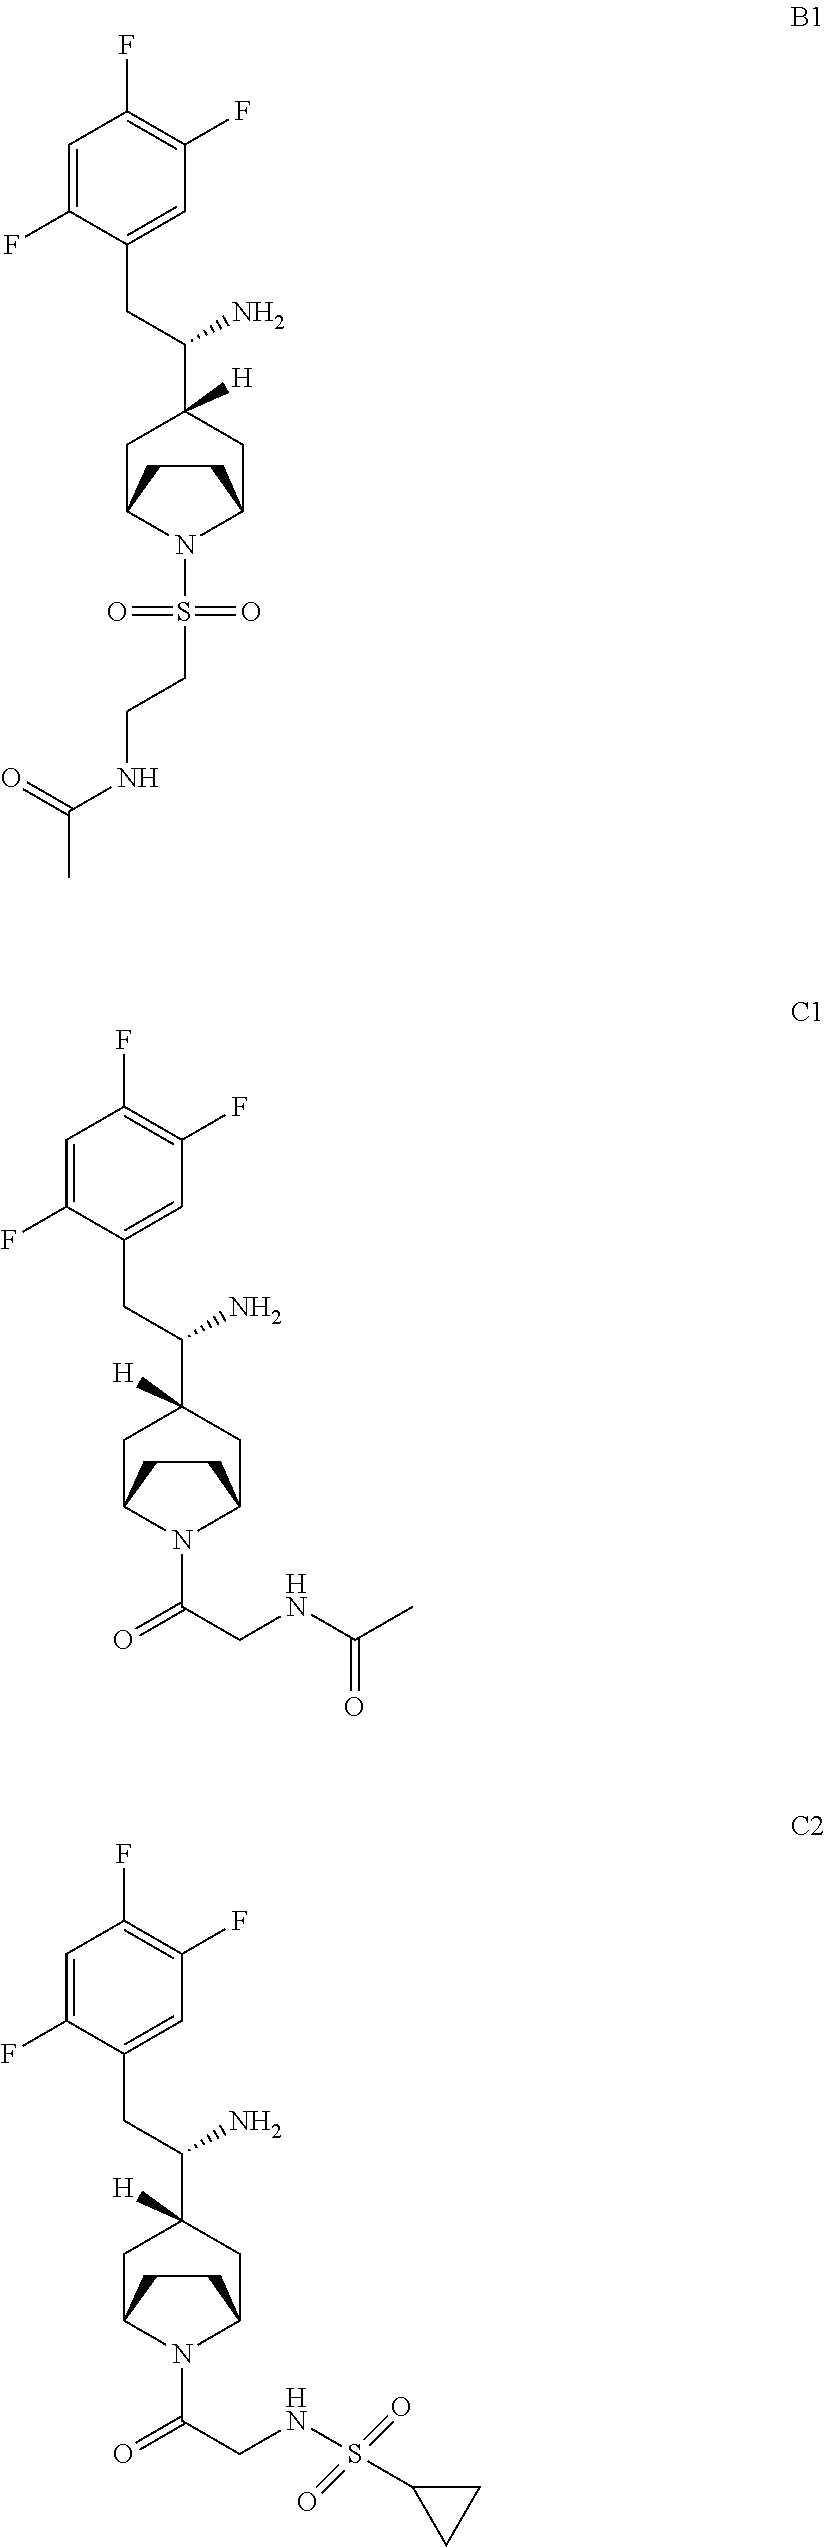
C1=C(F)C(CC(C2([H])CC3N(S(=O)(=O)CCNC(=O)C)C(C2)CC3)N)=CC(F)=C1F.C1=C(F)C(CC(C2([H])CC3N(C(=O)CNC(=O)C)C(C2)CC3)N)=CC(F)=C1F.C1=C(F)C(CC(C2([H])CC3N(C(=O)CNS(=O)(=O)C4CC4)C(C2)CC3)N)=CC(F)=C1F
